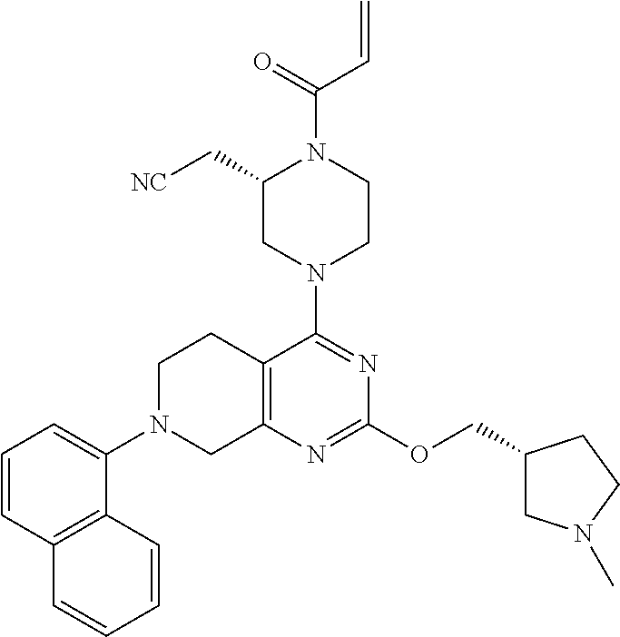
C1=CC2=C(C(N3CC4=C(CC3)C(N3CCN(C(=O)C=C)C(C[NC])C3)=NC(OCC3CN(C)CC3)=N4)=C1)C=CC=C2
